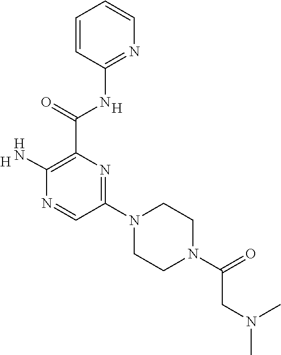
[H].C(C1=C(N)N=CC(N2CCN(C(=O)CN(C)C)CC2)=N1)(=O)NC1=NC=CC=C1.[H]
